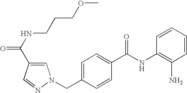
C1=CC=CC(NC(C2=CC=C(CN3C=C(C(NCCCOC)=O)C=N3)C=C2)=O)=C1N
